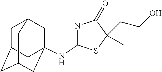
N(C1=NC(=O)C(C)(CCO)S1)C12CC3CC(CC(C1)C3)C2
